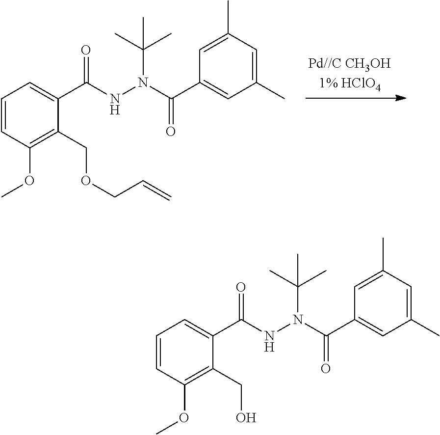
C1=CC(OC)=C(COCC=C)C(C(NN(C(C)(C)C)C(C2=CC(C)=CC(C)=C2)=O)=O)=C1.C1=CC(OC)=C(CO)C(C(NN(C(C)(C)C)C(C2=CC(C)=CC(C)=C2)=O)=O)=C1
